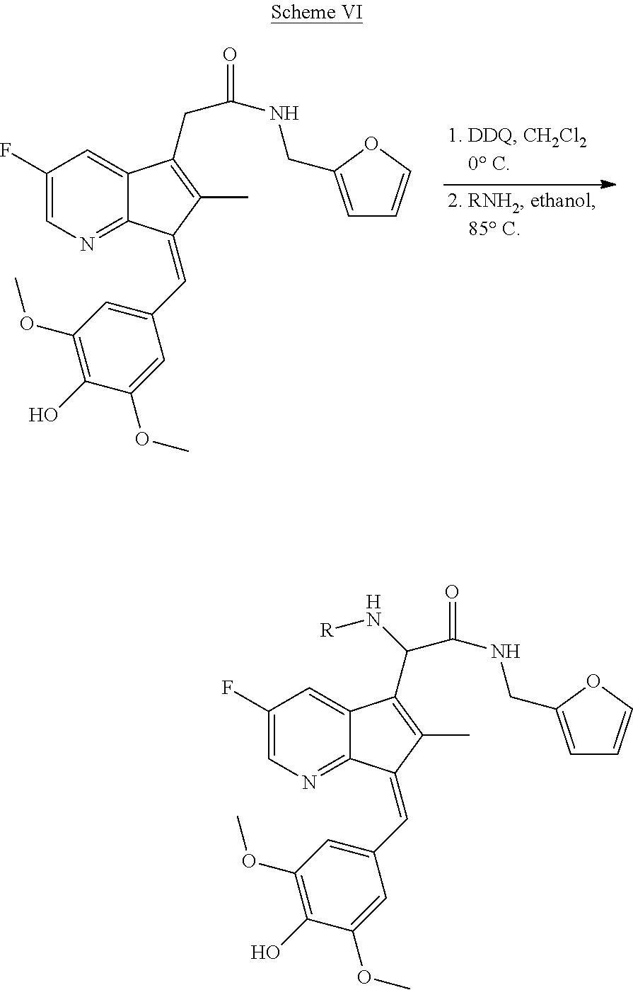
C1(F)=CN=C2C(=C1)C(CC(NCC1=CC=CO1)=O)=C(C)C2=CC1=CC(OC)=C(O)C(OC)=C1.C1(F)=CN=C2C(=C1)C(C(C(NCC1=CC=CO1)=O)N[R])=C(C)C2=CC1=CC(OC)=C(O)C(OC)=C1
